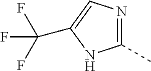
N1=C(C)NC(C(F)(F)F)=C1
